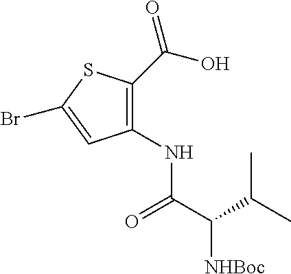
C1(NC(C(C(C)C)[NHBoc])=O)=C(C(O)=O)SC(Br)=C1
